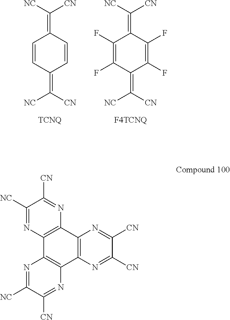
C1=CC(=C([CN])[NC])C=CC1=C([NC])[CN].[TCNQ].C1(F)=C(F)C(=C([CN])[NC])C(F)=C(F)C1=C([NC])[CN].[F4TCNQ].C1([NC])=NC2=C(N=C1[CN])C1=C(C3=C2N=C([NC])C([CN])=N3)N=C([CN])C([CN])=N1
